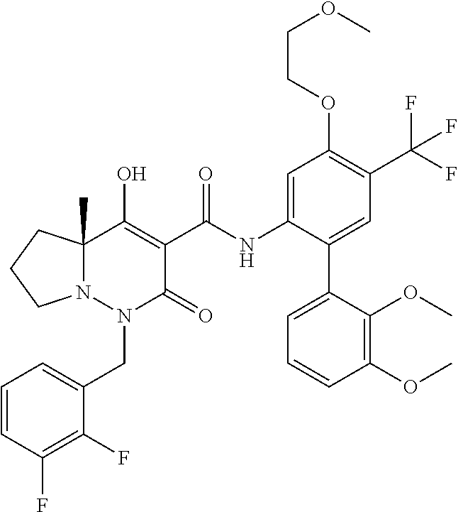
C1=CC(F)=C(F)C(CN2C(=O)C(C(=O)NC3=CC(OCCOC)=C(C(F)(F)F)C=C3C3=CC=CC(OC)=C3OC)=C(O)C3(C)N2CCC3)=C1
